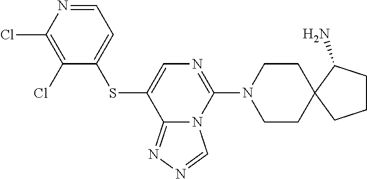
C1CN(C2=NC=C(SC3=CC=NC(Cl)=C3Cl)C3=NN=CN23)CCC12C(N)CCC2
